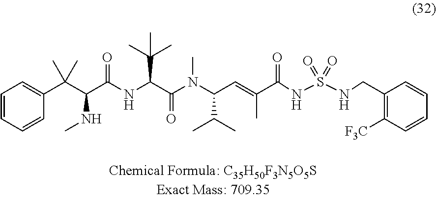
C1=CC=CC(C(C(C(NC(C(N(C(C=C(C(NS(NCC2=C([F3C])C=CC=C2)(=O)=O)=O)C)C(C)C)C)=O)C(C)(C)C)=O)NC)(C)C)=C1
